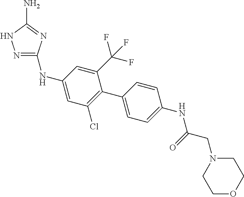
N1=C(NC2=CC(Cl)=C(C3=CC=C(NC(CN4CCOCC4)=O)C=C3)C(C(F)(F)F)=C2)N=C(N)N1
